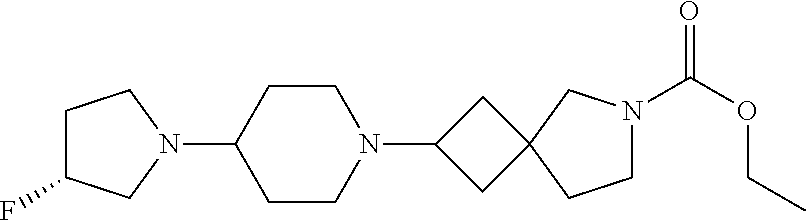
C1(F)CN(C2CCN(C3CC4(C3)CCN(C(OCC)=O)C4)CC2)CC1
